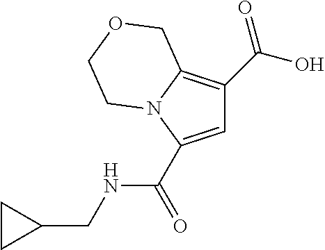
C1=C(C(NCC2CC2)=O)N2C(=C1C(O)=O)COCC2
